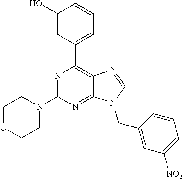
N1=C(N2CCOCC2)N=C2C(=C1C1=CC=CC(O)=C1)N=CN2CC1=CC([NO2])=CC=C1
